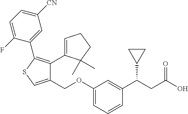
C1([CN])=CC=C(F)C(C2=C(C3=CCCC3(C)C)C(COC3=CC=CC(C(CC(O)=O)C4CC4)=C3)=CS2)=C1
